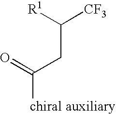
C(C([R1])[CF3])C([chiral auxiliary])=O
